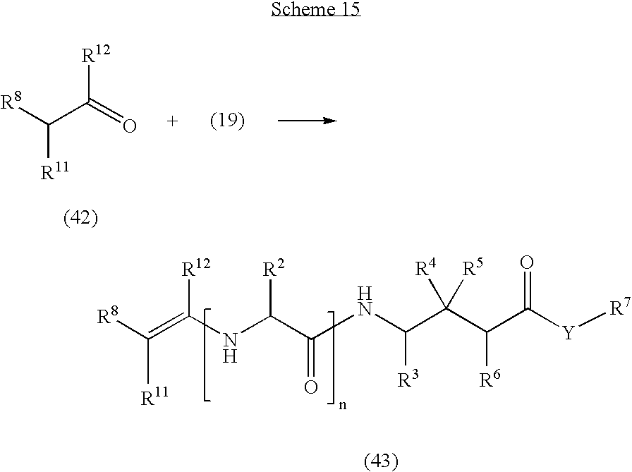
[R8]C(C(=O)[R12])[R11].[R8]C(=C(NC([R2])C(=O)NC(C(C(C([Y][R7])=O)[R6])([R4])[R5])[R3])[R12])[R11]
